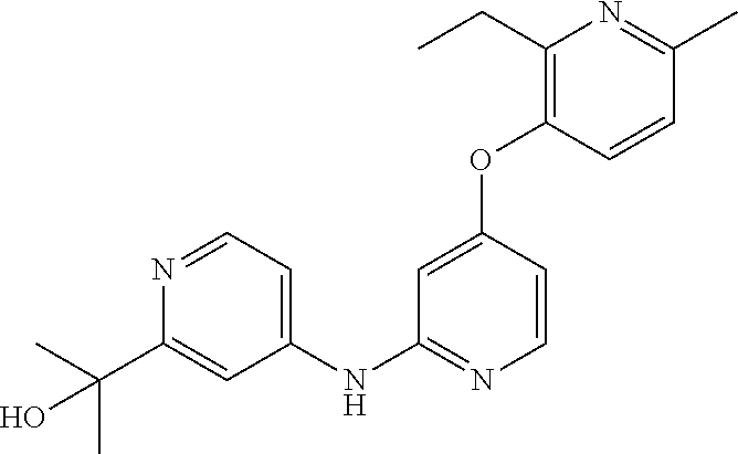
C1(NC2=NC=CC(OC3=C(CC)N=C(C)C=C3)=C2)=CC=NC(C(C)(C)O)=C1
